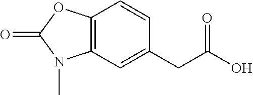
C12=C(C=CC(CC(O)=O)=C1)OC(=O)N2C
